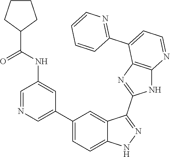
C1=NC=C(C2=CC=C3C(=C2)C(C2=NC4=C(N2)N=CC=C4C2=NC=CC=C2)=NN3)C=C1NC(=O)C1CCCC1
